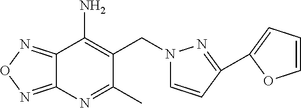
C12=NON=C1C(N)=C(CN1C=CC(C3=CC=CO3)=N1)C(C)=N2
